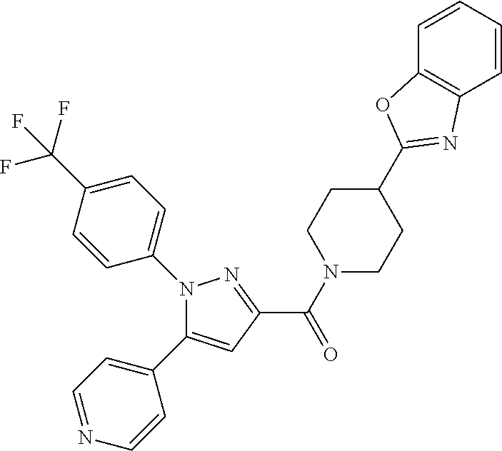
C1(C(N2CCC(C3=NC4=C(O3)C=CC=C4)CC2)=O)=NN(C2=CC=C(C(F)(F)F)C=C2)C(C2=CC=NC=C2)=C1
